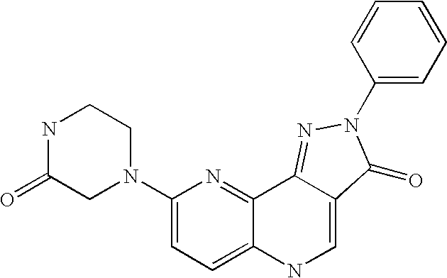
N1C(=O)CN(C2=CC=C3C(=N2)C2=NN(C4=CC=CC=C4)C(=O)C2=CN3)CC1
